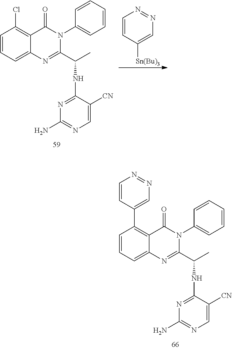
C1=CC([Sn(Bu)3])=CN=N1.C1=CC=CC=C1N1C(=O)C2=C(Cl)C=CC=C2N=C1C(C)NC1=NC(N)=NC=C1[CN].C1=CC=CC=C1N1C(=O)C2=C(C3=CN=NC=C3)C=CC=C2N=C1C(C)NC1=NC(N)=NC=C1[CN]
